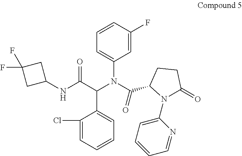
C1(F)=CC(N(C(=O)C2CCC(=O)N2C2=CC=CC=N2)C(C(NC2CC(F)(F)C2)=O)C2=CC=CC=C2Cl)=CC=C1
